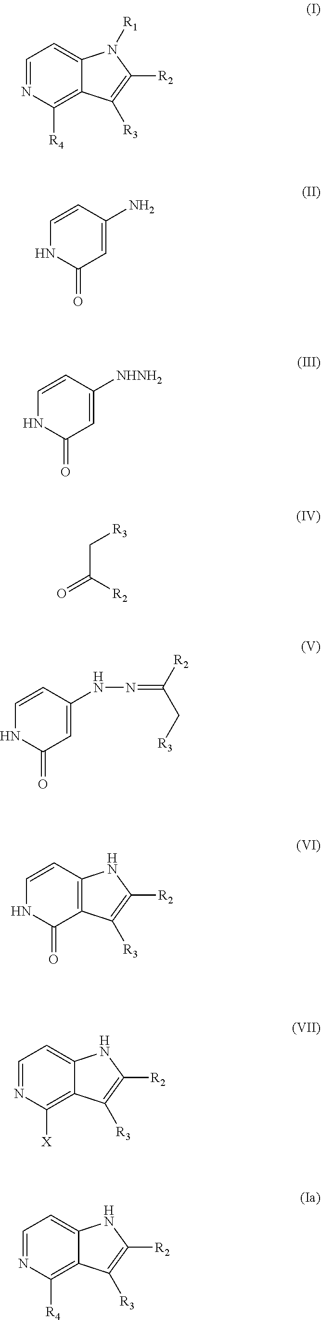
C1=NC([R4])=C2C(=C1)N([R1])C([R2])=C2[R3].C1=CC(N)=CC(=O)N1.C1=CC([NHNH2])=CC(=O)N1.C(C(=O)[R2])[R3].C1=CC(NN=C([R2])C[R3])=CC(=O)N1.C1=CC2=C(C(=O)N1)C([R3])=C([R2])N2.C1=NC([X])=C2C(=C1)NC([R2])=C2[R3].C1=NC([R4])=C2C(=C1)NC([R2])=C2[R3]
